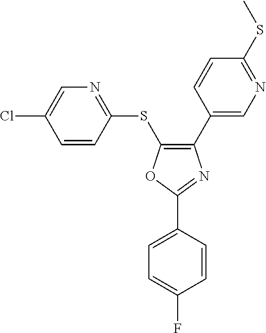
C1(C2=CN=C(SC)C=C2)=C(SC2=NC=C(Cl)C=C2)OC(C2=CC=C(F)C=C2)=N1
